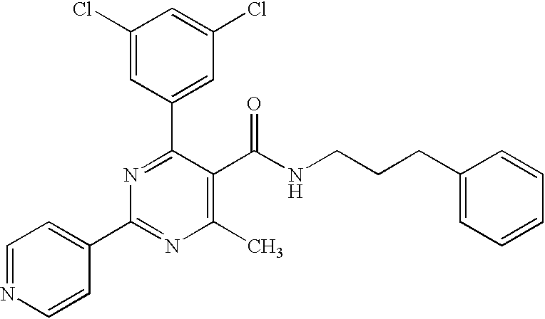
C1(Cl)=CC(C2=NC(C3=CC=NC=C3)=NC(C)=C2C(NCCCC2=CC=CC=C2)=O)=CC(Cl)=C1
